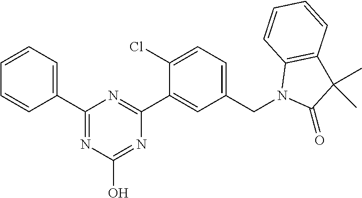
C1=CC=CC(C2=NC(O)=NC(C3=CC(CN4C(=O)C(C)(C)C5=C4C=CC=C5)=CC=C3Cl)=N2)=C1
